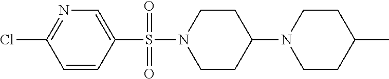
N1=C(Cl)C=CC(S(N2CCC(N3CCC(C)CC3)CC2)(=O)=O)=C1
